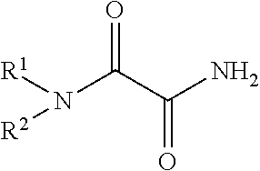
[R1]N(C(C(N)=O)=O)[R2]
